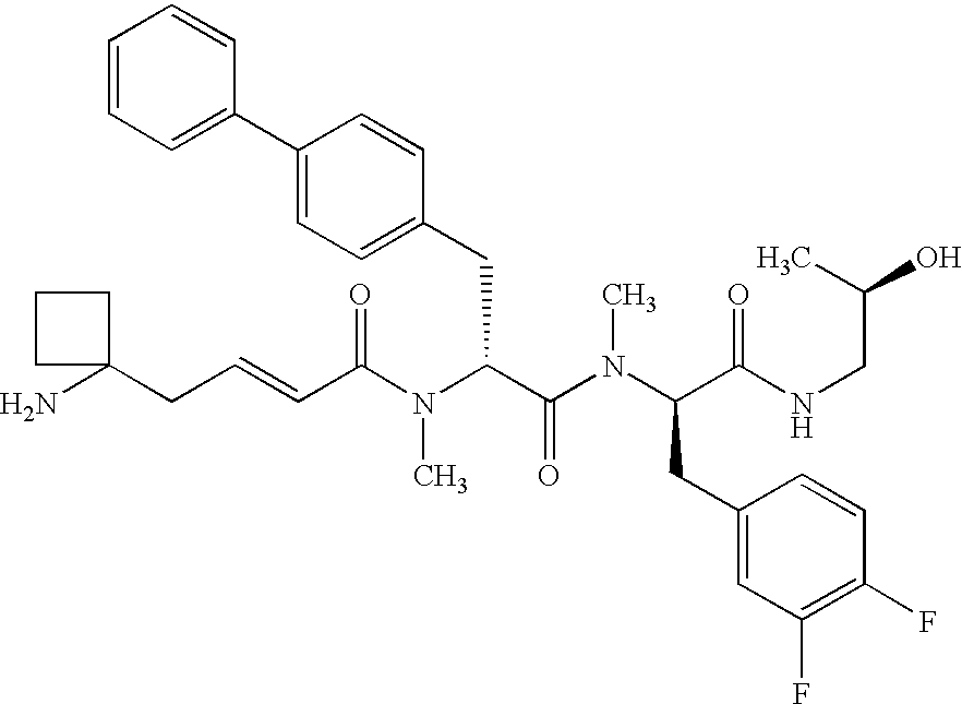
C(C(N(C(C(N(C(C(NCC(O)C)=O)CC1=CC(F)=C(F)C=C1)C)=O)CC1=CC=C(C2=CC=CC=C2)C=C1)C)=O)=CCC1(N)CCC1
